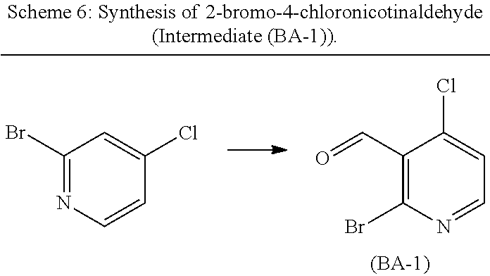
C1(C=O)=C(Br)N=CC=C1Cl.C1(Br)=NC=CC(Cl)=C1
